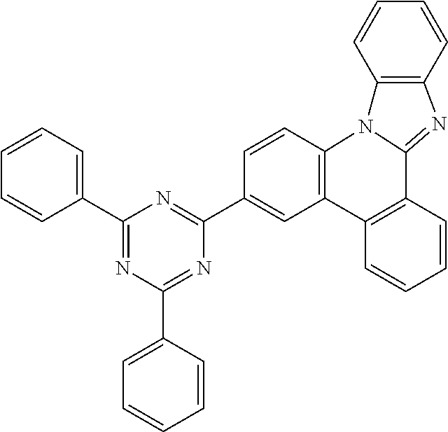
C1(C2=CC=CC=C2)=NC(C2=CC=CC=C2)=NC(C2=CC3=C(C=C2)N2C(=NC4=C2C=CC=C4)C2=C3C=CC=C2)=N1
